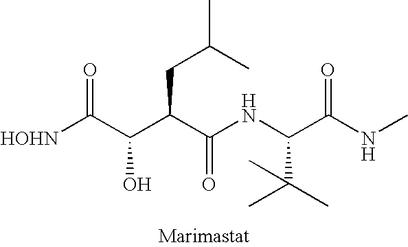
[HOHN]C(C(C(C(NC(C(NC)=O)C(C)(C)C)=O)CC(C)C)O)=O
